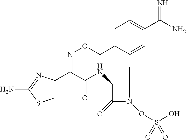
C1=C(C(C(NC2C(=O)N(OS(O)(=O)=O)C2(C)C)=O)=NOCC2=CC=C(C(N)=N)C=C2)N=C(N)S1
